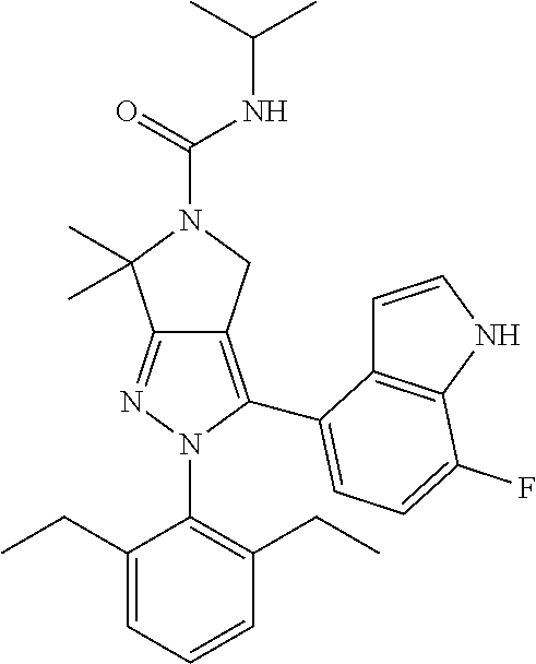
C12=NN(C3=C(CC)C=CC=C3CC)C(C3=CC=C(F)C4=C3C=CN4)=C1CN(C(NC(C)C)=O)C2(C)C
